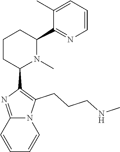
C1CC(C2=C(CCCNC)N3C(=N2)C=CC=C3)N(C)C(C2=NC=CC=C2C)C1
